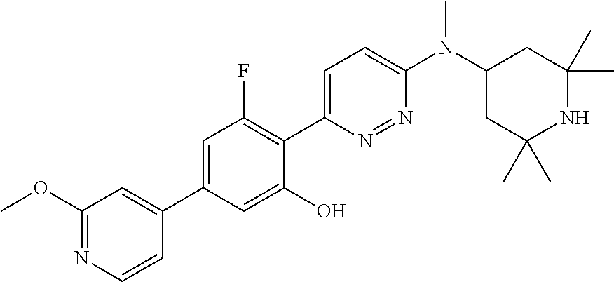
C1=CN=C(OC)C=C1C1=CC(F)=C(C2=CC=C(N(C3CC(C)(C)NC(C)(C)C3)C)N=N2)C(O)=C1
